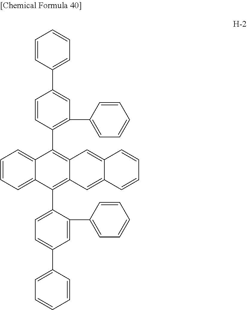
C1=CC(C2=CC(C3=CC=CC=C3)=C(C3=C4C(=C(C5=CC=C(C6=CC=CC=C6)C=C5C5=CC=CC=C5)C5=CC=CC=C35)C=C3C(=C4)C=CC=C3)C=C2)=CC=C1
